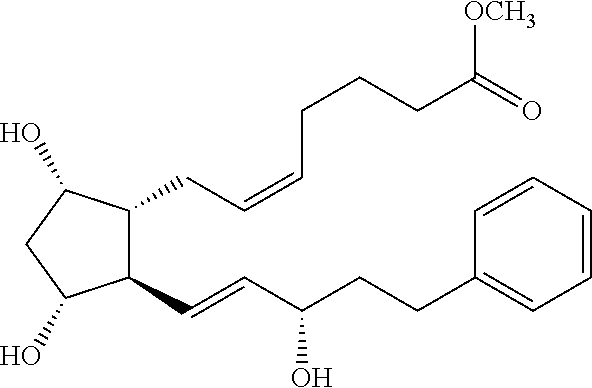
C(=CC(CCC1=CC=CC=C1)O)C1C(CC=CCCCC(=O)[OCH3])C(O)CC1O
